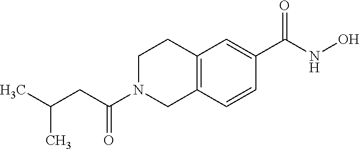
C(C(=O)N1CC2=C(CC1)C=C(C(NO)=O)C=C2)C(C)C
